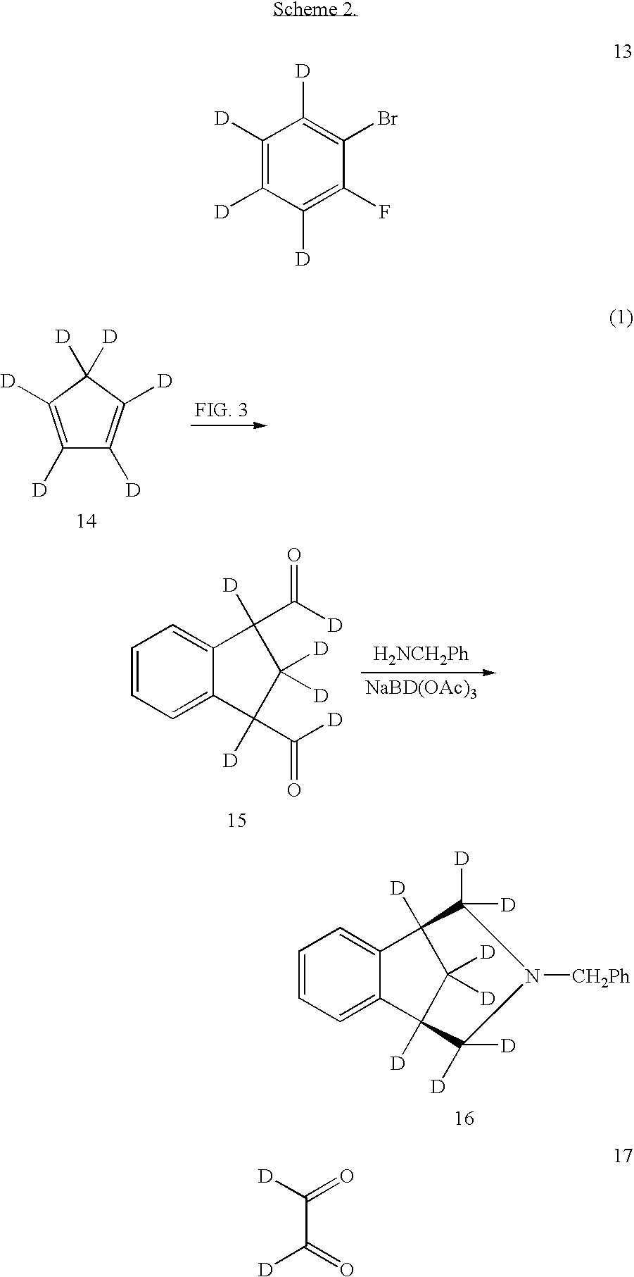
C1([D])=C([D])C([D])([D])C([D])=C1[D].C1=CC=C2C(=C1)C(C([D])=O)([D])C([D])([D])C2(C([D])=O)[D].[H2NCH2Ph].[NaBD(OAc)3].C1=CC=C2C(=C1)C1([D])C([D])([D])N([CH2Ph])C([D])([D])C2([D])C1([D])[D].C1([D])=C([D])C([D])=C(F)C(Br)=C1[D].C(C(=O)[D])([D])=O
